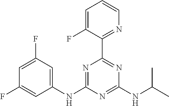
C1(NC2=NC(C3=NC=CC=C3F)=NC(NC(C)C)=N2)=CC(F)=CC(F)=C1
